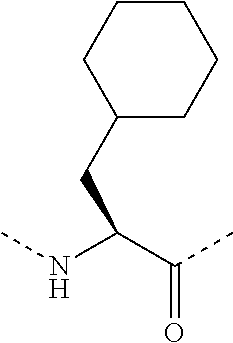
C(C(NC)C(C)=O)C1CCCCC1
